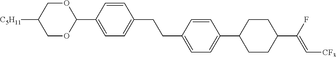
C1OC(C2=CC=C(CCC3=CC=C(C4CCC(C(F)=C[CF3])CC4)C=C3)C=C2)OCC1[C5H11]
